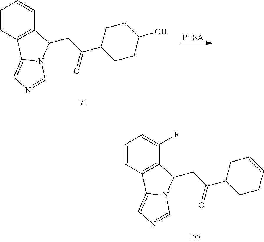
C1=CC2=C(C(F)=C1)C(CC(C1CCC=CC1)=O)N1C2=CN=C1.C1=CC2=C(C=C1)C(CC(C1CCC(O)CC1)=O)N1C2=CN=C1.[PTSA]
